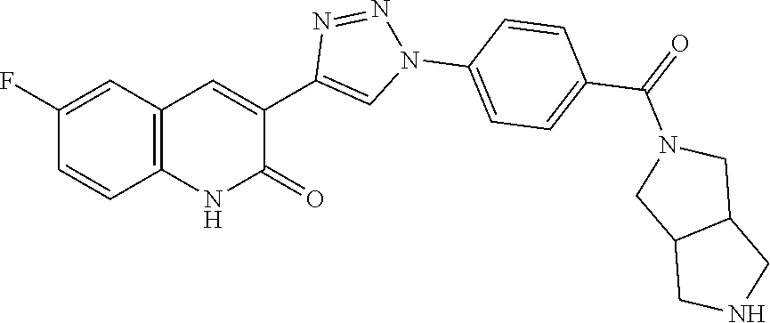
C12=C(C=C(F)C=C1)C=C(C1=CN(C3=CC=C(C(=O)N4CC5C(C4)CNC5)C=C3)N=N1)C(=O)N2
